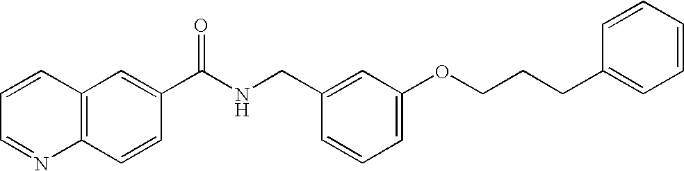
C1=CC=NC2=C1C=C(C(NCC1=CC(OCCCC3=CC=CC=C3)=CC=C1)=O)C=C2
